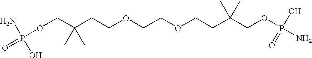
O=P(OCC(CCOCCOCCC(COP(=O)(N)O)(C)C)(C)C)(O)N
